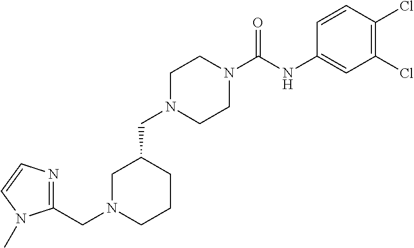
C1N(CC2=NC=CN2C)CCCC1CN1CCN(C(NC2=CC(Cl)=C(Cl)C=C2)=O)CC1
